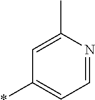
C1=NC(C)=CC(*)=C1
